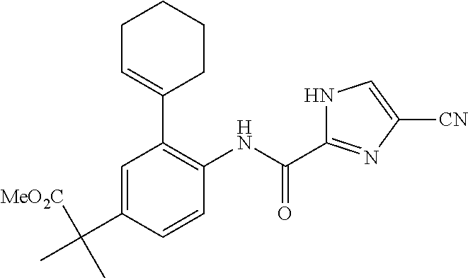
C1=C(C(C)([MeO2C])C)C=CC(NC(=O)C2=NC([CN])=CN2)=C1C1=CCCCC1
